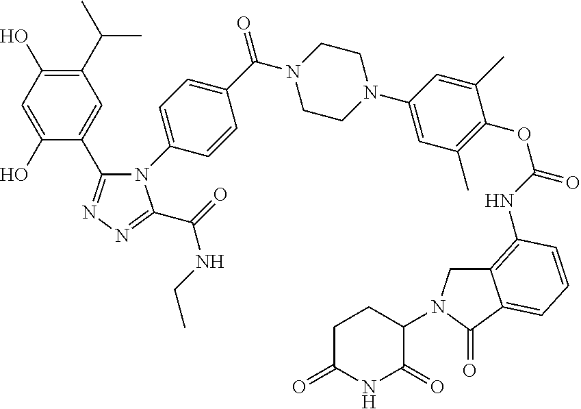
N1=C(C(=O)NCC)N(C2=CC=C(C(N3CCN(C4=CC(C)=C(OC(NC5=C6C(=CC=C5)C(=O)N(C5CCC(=O)NC5=O)C6)=O)C(C)=C4)CC3)=O)C=C2)C(C2=CC(C(C)C)=C(O)C=C2O)=N1
